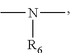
CN([R6])C
